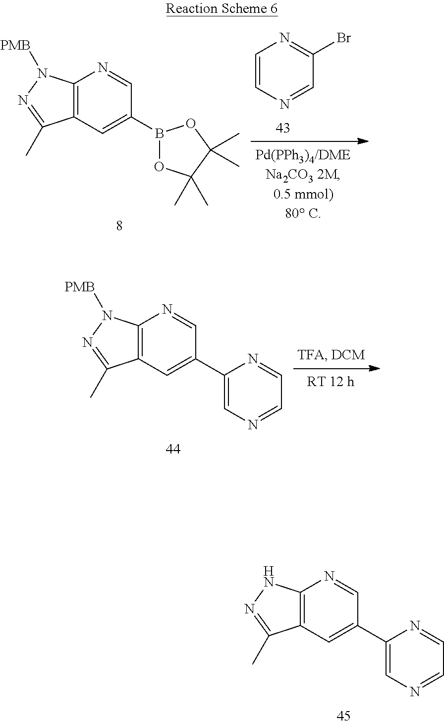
C1=CN=CC(Br)=N1.C12=C(C=C(B3OC(C)(C)C(C)(C)O3)C=N1)C(C)=NN2[PMB].C12=C(C=C(C3=CN=CC=N3)C=N1)C(C)=NN2[PMB].C12=C(C=C(C3=CN=CC=N3)C=N1)C(C)=NN2
